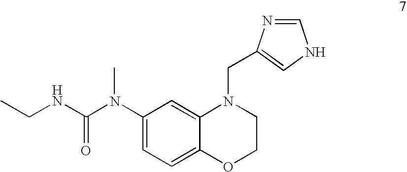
C1(N(C(NCC)=O)C)=CC=C2C(=C1)N(CC1=CNC=N1)CCO2
